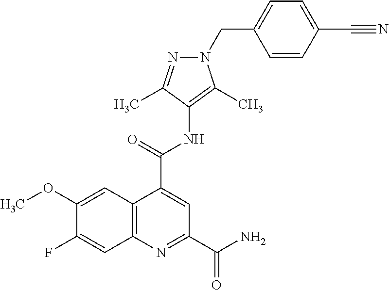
C12=C(N=C(C(N)=O)C=C1C(NC1=C(C)N(CC3=CC=C(C#N)C=C3)N=C1C)=O)C=C(F)C(OC)=C2
